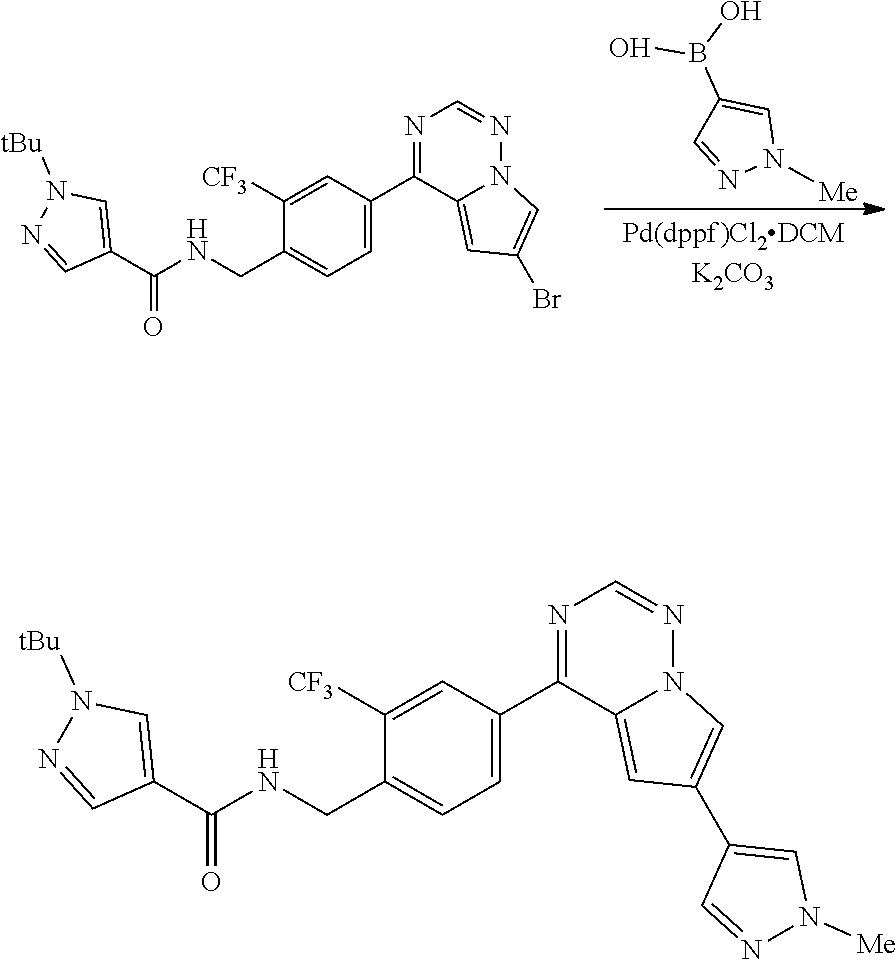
[Me]N1C=C(B(O)O)C=N1.C1([CF3])=CC(C2=NC=NN3C2=CC(Br)=C3)=CC=C1CNC(C1=CN([tBu])N=C1)=O.C1([CF3])=CC(C2=NC=NN3C2=CC(C2=CN([Me])N=C2)=C3)=CC=C1CNC(C1=CN([tBu])N=C1)=O
